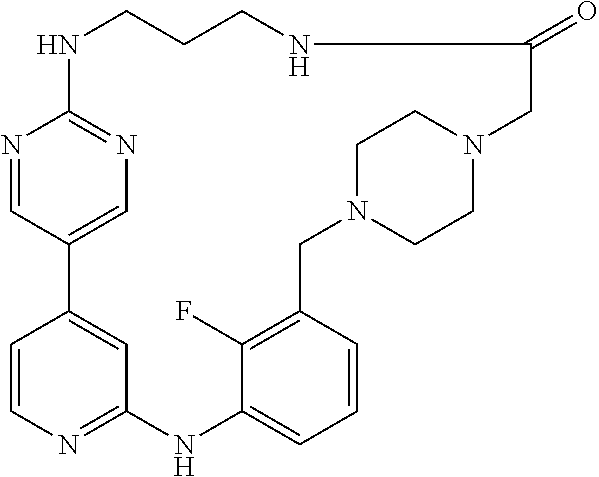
N1=CC2=CN=C1NCCCNC(=O)CN1CCN(CC3=C(F)C(=CC=C3)NC3=NC=CC2=C3)CC1
